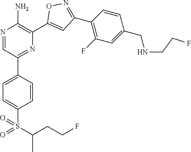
N1=CC(C2=CC=C(S(=O)(C(C)CCF)=O)C=C2)=NC(C2=CC(C3=C(F)C=C(CNCCF)C=C3)=NO2)=C1N
